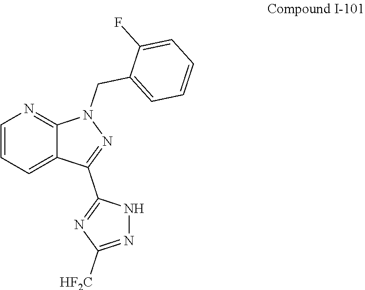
C1(CN2N=C(C3=NC([HF2C])=NN3)C3=CC=CN=C23)=CC=CC=C1F
